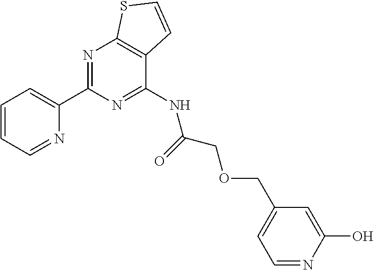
N1=C(C2=CC=CC=N2)N=C(NC(COCC2=CC=NC(O)=C2)=O)C2=C1SC=C2
